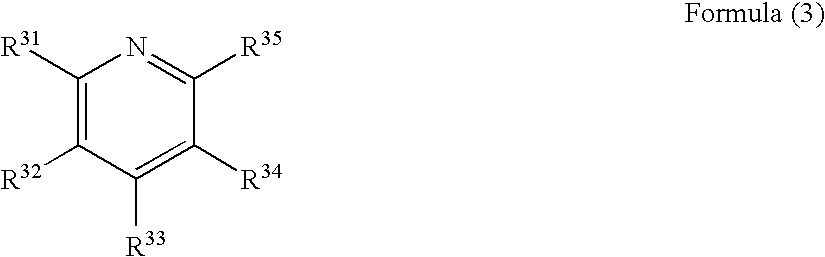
C1([R31])=C([R32])C([R33])=C([R34])C([R35])=N1
